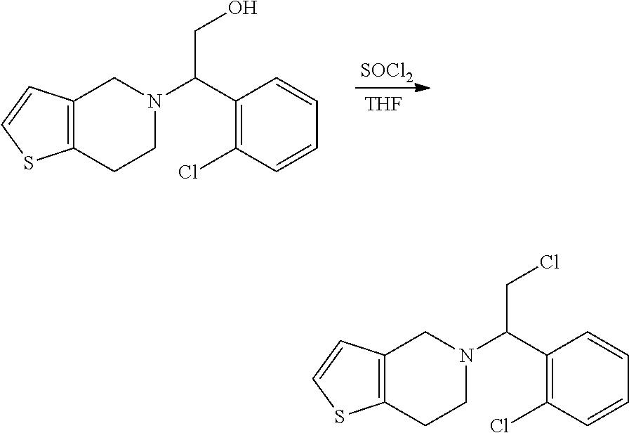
C12=C(CCN(C(C3=C(Cl)C=CC=C3)CO)C1)SC=C2.[SOCl2].[THF].C12=C(CCN(C(C3=C(Cl)C=CC=C3)CCl)C1)SC=C2
